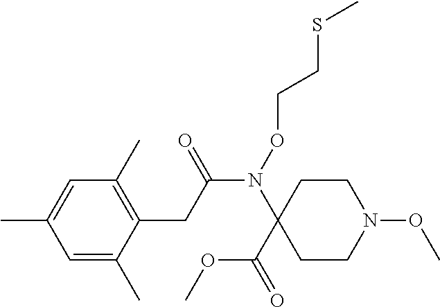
C1=C(C)C=C(C)C(CC(N(OCCSC)C2(C(=O)OC)CCN(OC)CC2)=O)=C1C
